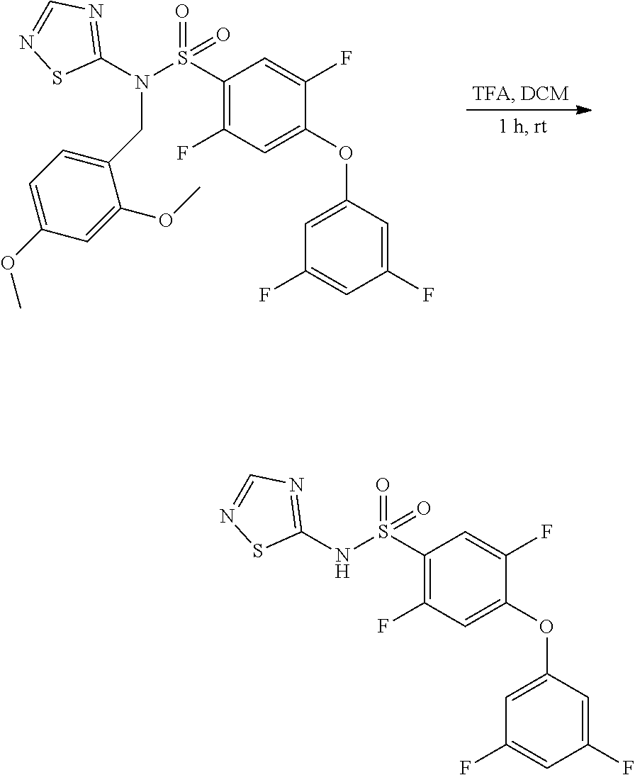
C1(N(S(C2=C(F)C=C(OC3=CC(F)=CC(F)=C3)C(F)=C2)(=O)=O)CC2=CC=C(OC)C=C2OC)=NC=NS1.C1(NS(C2=C(F)C=C(OC3=CC(F)=CC(F)=C3)C(F)=C2)(=O)=O)=NC=NS1
